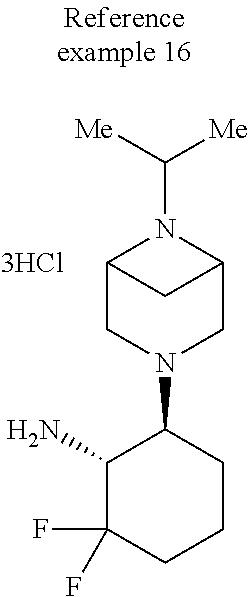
C12CN(C3C(N)C(F)(F)CCC3)CC(N1C([Me])[Me])C2
